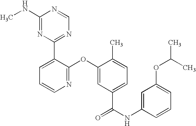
N1=C(OC2=CC(C(NC3=CC(OC(C)C)=CC=C3)=O)=CC=C2C)C(C2=NC=NC(NC)=N2)=CC=C1
